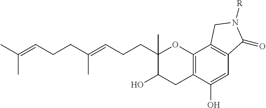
C12=C(C(O)=CC3=C1CN([R])C3=O)CC(O)C(C)(CCC=C(CCC=C(C)C)C)O2
